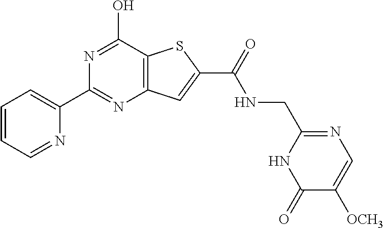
N1=C(O)C2=C(N=C1C1=CC=CC=N1)C=C(C(=O)NCC1=NC=C([OCH3])C(=O)N1)S2
